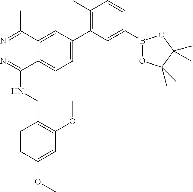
C12=CC(C3=C(C)C=CC(B4OC(C)(C)C(C)(C)O4)=C3)=CC=C1C(NCC1=C(OC)C=C(OC)C=C1)=NN=C2C
